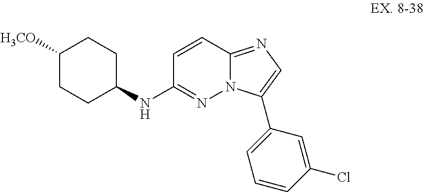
C1=CC2=NC=C(C3=CC=CC(Cl)=C3)N2N=C1NC1CCC([H3CO])CC1
